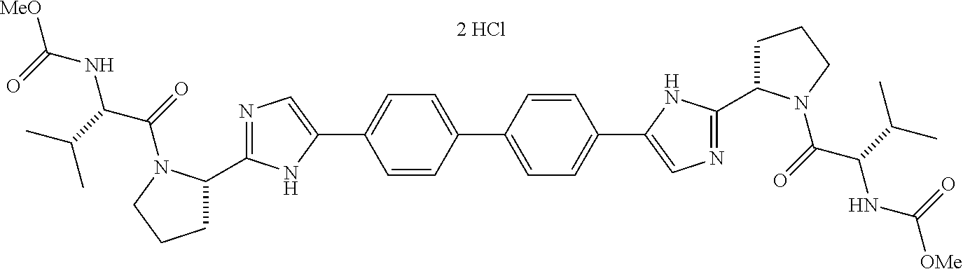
C1=C(C2=CN=C(C3CCCN3C(C(NC(=O)[MeO])C(C)C)=O)N2)C=CC(C2=CC=C(C3=CN=C(C4CCCN4C(C(NC(=O)[OMe])C(C)C)=O)N3)C=C2)=C1
